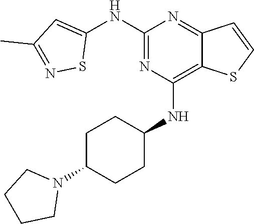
C1(NC2=CC(C)=NS2)=NC(NC2CCC(N3CCCC3)CC2)=C2C(=N1)C=CS2
